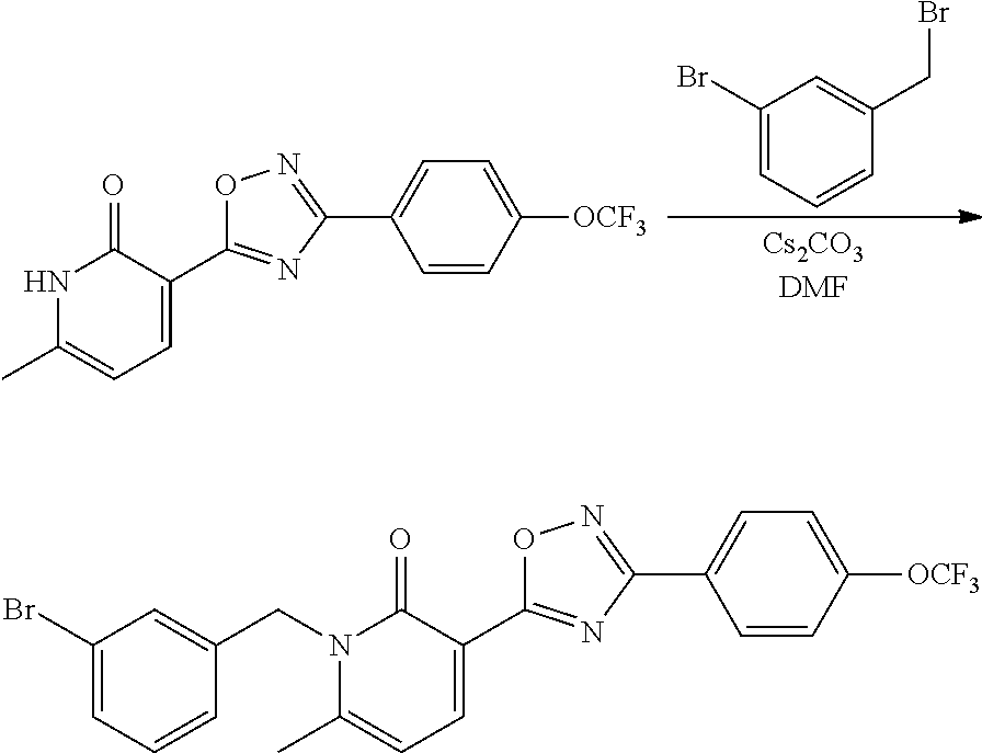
N1C(C)=CC=C(C2=NC(C3=CC=C([OCF3])C=C3)=NO2)C1=O.C1(Br)=CC=CC(CBr)=C1.N1(CC2=CC(Br)=CC=C2)C(C)=CC=C(C2=NC(C3=CC=C([OCF3])C=C3)=NO2)C1=O
